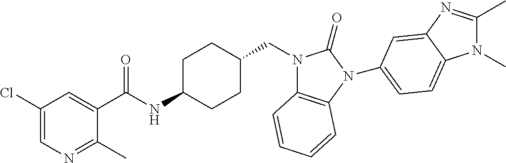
C1(Cl)=CN=C(C)C(C(NC2CCC(CN3C4=C(N(C5=CC=C6N(C)C(C)=NC6=C5)C3=O)C=CC=C4)CC2)=O)=C1
